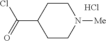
C1CC(C(=O)Cl)CCN1[Me].Cl
